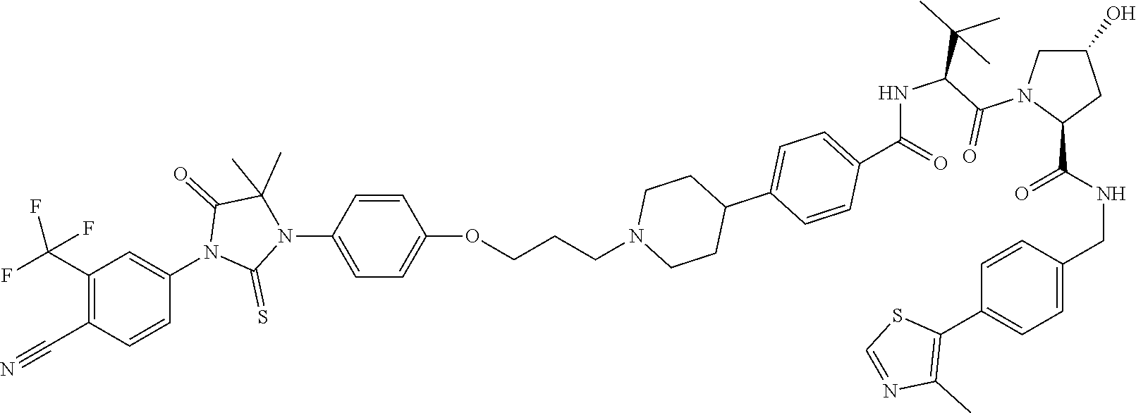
C(NC(=O)C1CC(O)CN1C(=O)C(C(C)(C)C)NC(C1=CC=C(C2CCN(CCCOC3=CC=C(N4C(=S)N(C5=CC(C(F)(F)F)=C(C#N)C=C5)C(=O)C4(C)C)C=C3)CC2)C=C1)=O)C1=CC=C(C2=C(C)N=CS2)C=C1
